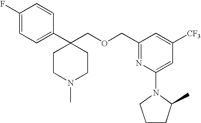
C1(F)=CC=C(C2(COCC3=NC(N4CCCC4C)=CC([CF3])=C3)CCN(C)CC2)C=C1
